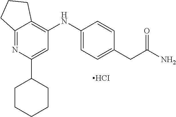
C12=NC(C3CCCCC3)=CC(NC3=CC=C(CC(N)=O)C=C3)=C1CCC2.[HCI]
